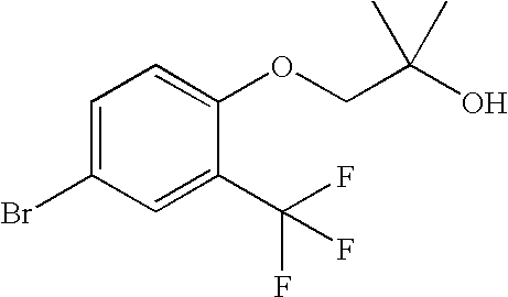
BrC1=CC=C(OCC(O)(C)C)C(C(F)(F)F)=C1
